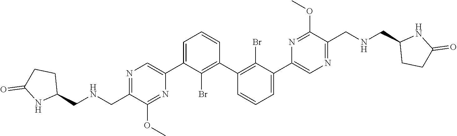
N1=C(CNCC2CCC(=O)N2)C(OC)=NC(C2=CC=CC(C3=C(Br)C(C4=CN=C(CNCC5CCC(=O)N5)C(OC)=N4)=CC=C3)=C2Br)=C1
